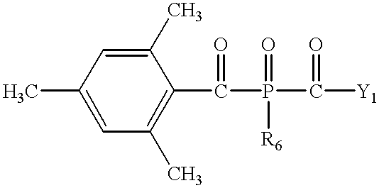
CC1=CC(C)=C(C(P(C([Y1])=O)(=O)[R6])=O)C(C)=C1
